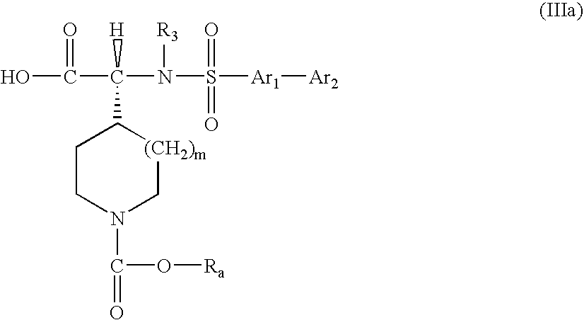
OC(C(N(S([Ar1][Ar2])(=O)=O)[R3])(C1[(CH2)m]CN(C(=O)O[Ra])CC1)[H])=O
